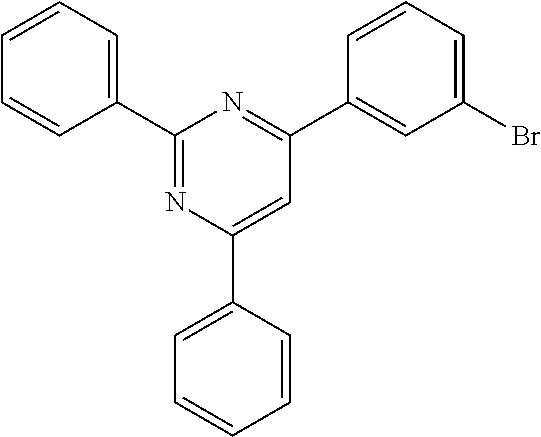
C1(C2=CC=CC=C2)=NC(C2=CC=CC=C2)=CC(C2=CC(Br)=CC=C2)=N1
